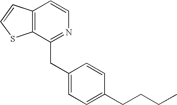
C12=C(C(CC3=CC=C(CCCC)C=C3)=NC=C1)SC=C2
